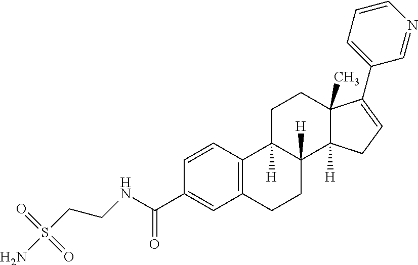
C12=C(C=CC(C(=O)NCCS(N)(=O)=O)=C1)C1([H])C([H])(CC2)C2([H])C(C)(CC1)C(C1=CC=CN=C1)=CC2
